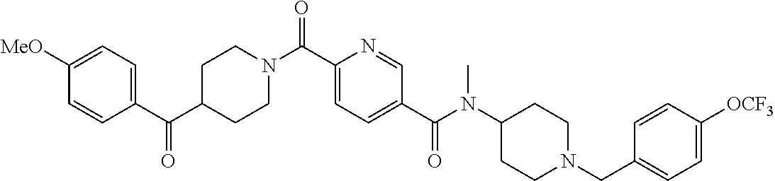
C1CN(C(C2=CC=C(C(=O)N(C3CCN(CC4=CC=C([OCF3])C=C4)CC3)C)C=N2)=O)CCC1C(C1=CC=C([MeO])C=C1)=O
